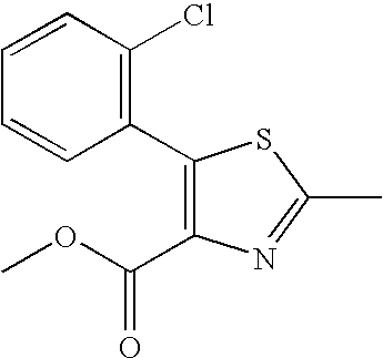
C1(C2=C(Cl)C=CC=C2)=C(C(OC)=O)N=C(C)S1
